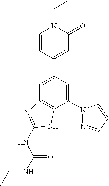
C1=C(C2=CC(=O)N(CC)C=C2)C=C(N2N=CC=C2)C2=C1N=C(NC(=O)NCC)N2
